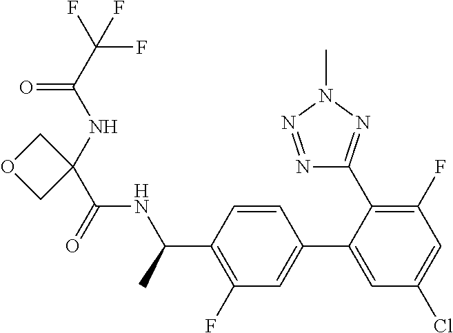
N(C(C1=C(F)C=C(C2=CC(Cl)=CC(F)=C2C2=NN(C)N=N2)C=C1)C)C(C1(NC(C(F)(F)F)=O)COC1)=O
